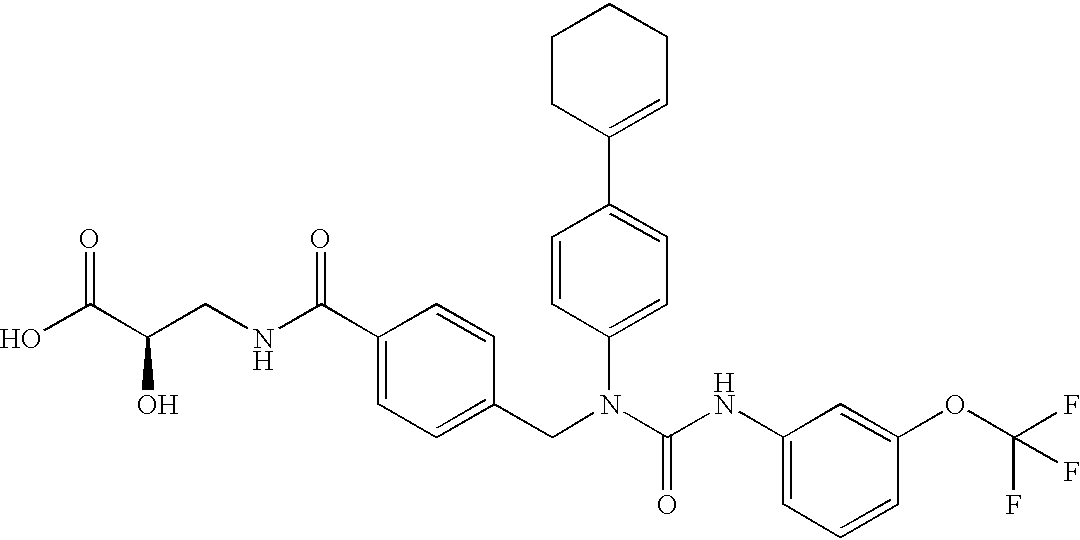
OC(C(CNC(C1=CC=C(CN(C(NC2=CC=CC(OC(F)(F)F)=C2)=O)C2=CC=C(C3=CCCCC3)C=C2)C=C1)=O)O)=O
